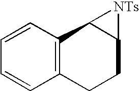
C1=CC2=C(C=C1)CCC1C2[NTs]1
